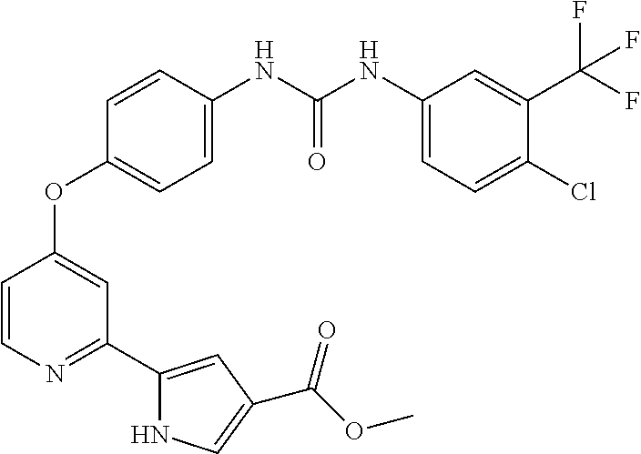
C1=CN=C(C2=CC(C(OC)=O)=CN2)C=C1OC1=CC=C(NC(NC2=CC=C(Cl)C(C(F)(F)F)=C2)=O)C=C1
